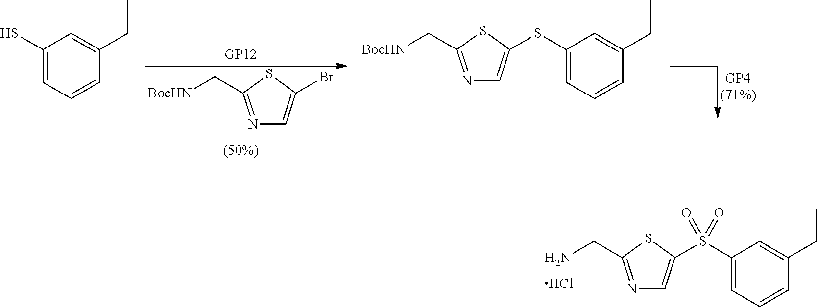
N1=C(C[BocHN])SC(Br)=C1.C1(S)=CC=CC(CC)=C1.N1=C(C[BocHN])SC(SC2=CC=CC(CC)=C2)=C1.N1=C(CN)SC(S(C2=CC=CC(CC)=C2)(=O)=O)=C1.Cl
